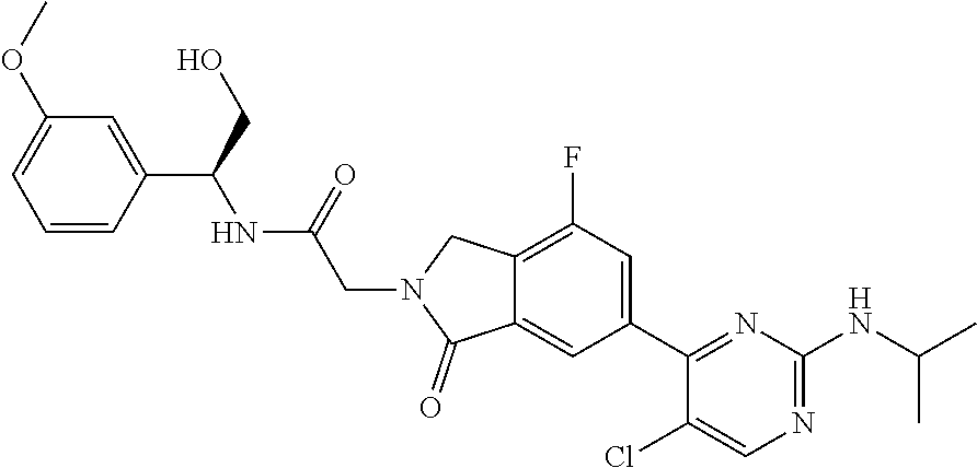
C12=CC(C3=NC(NC(C)C)=NC=C3Cl)=CC(F)=C1CN(CC(NC(C1=CC(OC)=CC=C1)CO)=O)C2=O
